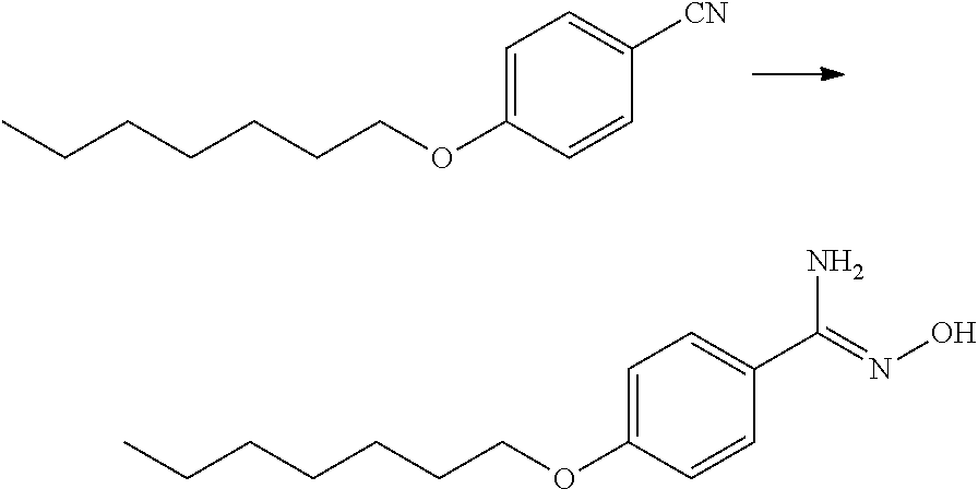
C(CCCCCOC1=CC=C([CN])C=C1)C.C(CCCCCOC1=CC=C(C(=NO)N)C=C1)C
